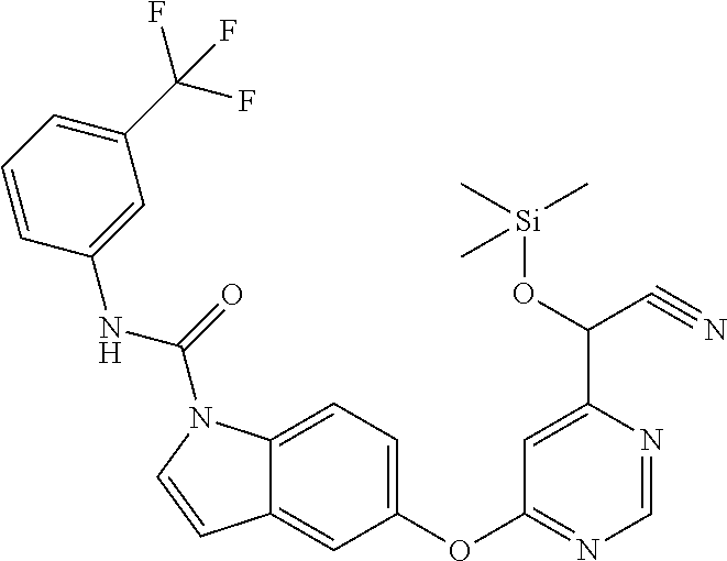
C12=CC=C(OC3=NC=NC(C(O[Si](C)(C)C)C#N)=C3)C=C1C=CN2C(=O)NC1=CC(C(F)(F)F)=CC=C1
